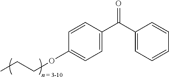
CCCOC1=CC=C(C(C2=CC=CC=C2)=O)C=C1
